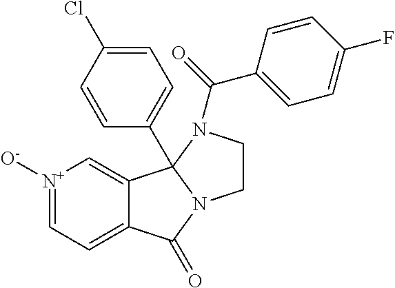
[N+]1([O-])=CC=C2C(=C1)C1(C3=CC=C(Cl)C=C3)N(C2=O)CCN1C(C1=CC=C(F)C=C1)=O
